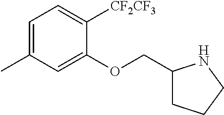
C1=C(C)C=C(OCC2CCCN2)C([CF2CF3])=C1
